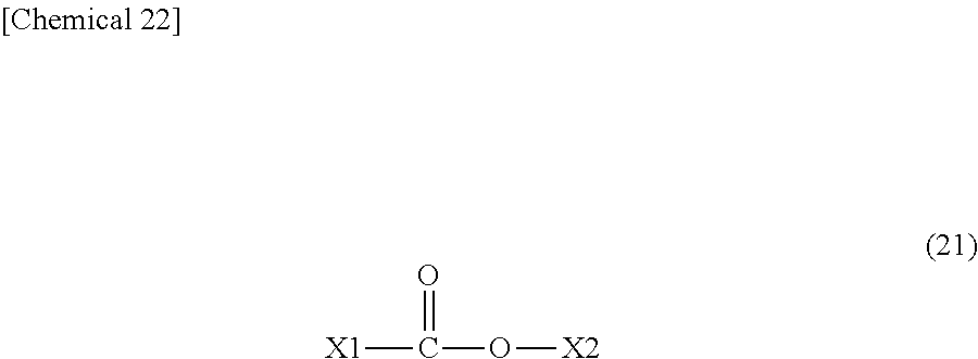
[X1]C(=O)O[X2]
